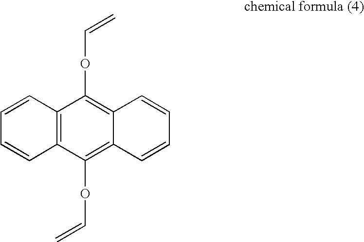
C12=C(C=CC=C1)C(OC=C)=C1C(=C2OC=C)C=CC=C1
